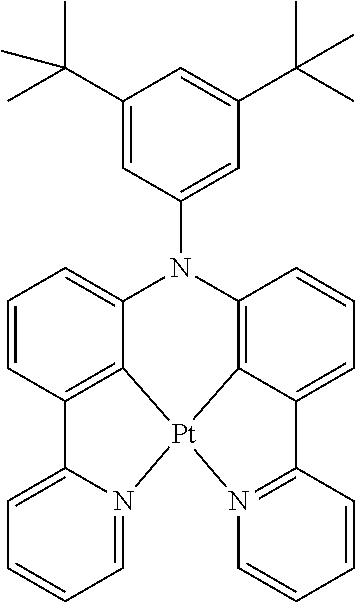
N1(C2=CC(C(C)(C)C)=CC(C(C)(C)C)=C2)C2=C3C(=CC=C2)C2=N([Pt]34C3=C(C=CC=C13)C1=CC=CC=N14)C=CC=C2
